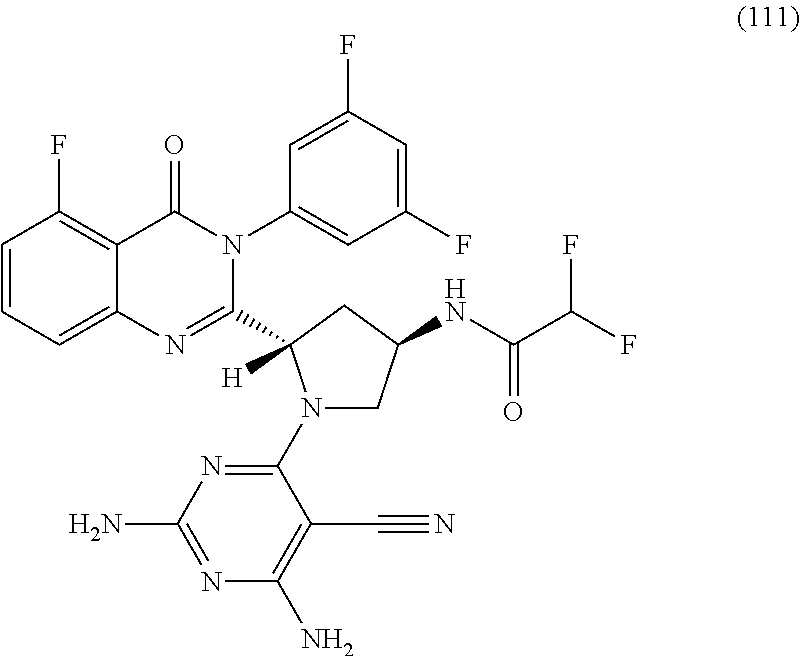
C1=CC(F)=C2C(=C1)N=C(C1([H])N(C3=NC(N)=NC(N)=C3C#N)CC(NC(C(F)F)=O)C1)N(C1=CC(F)=CC(F)=C1)C2=O
